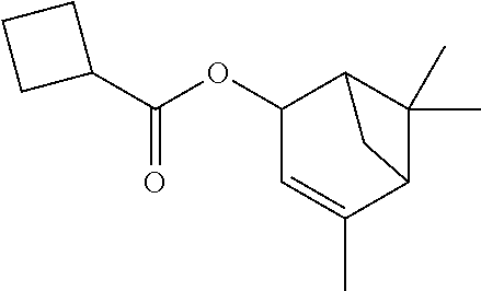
C1(OC(C2CCC2)=O)C=C(C)C2C(C)(C)C1C2
